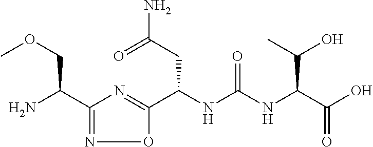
C1(C(N)COC)=NOC(C(NC(NC(C(O)=O)C(C)O)=O)CC(N)=O)=N1
